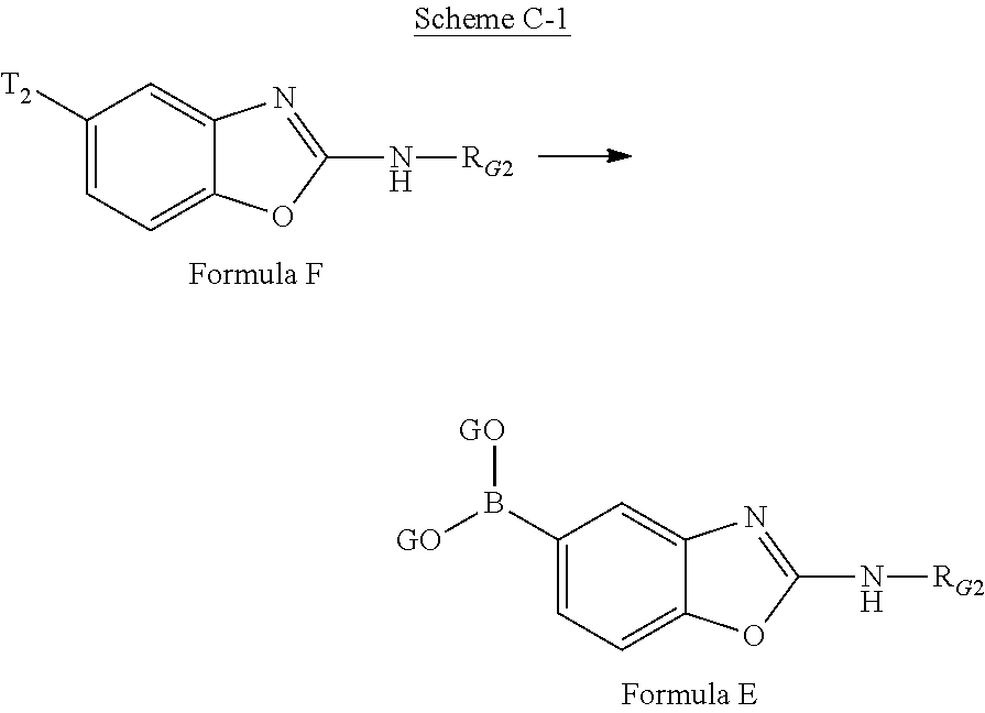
C1(B([GO])[GO])=CC=C2C(=C1)N=C(N[RG2])O2.C1([T2])=CC=C2C(=C1)N=C(N[RG2])O2
